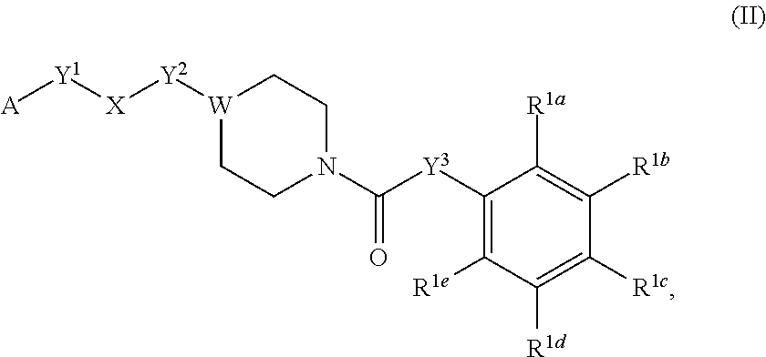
C1([Y3]C(N2CC[W]([Y2][X][Y1][A])CC2)=O)=C([R1e])C([R1d])=C([R1c])C([R1b])=C1[R1a]
